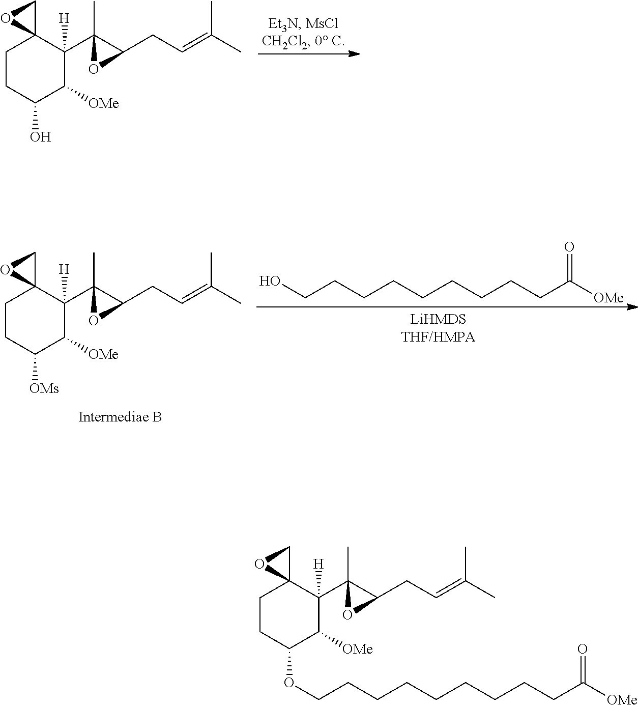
C1CC(O)C([OMe])C([H])(C2(C)C(CC=C(C)C)O2)C12CO2.C(CCCCCCCCC([OMe])=O)O.C1CC([OMs])C([OMe])C([H])(C2(C)C(CC=C(C)C)O2)C12CO2.C(CCCCCCCCC([OMe])=O)OC1CCC2(CO2)C([H])(C2(C)C(CC=C(C)C)O2)C1[OMe]
